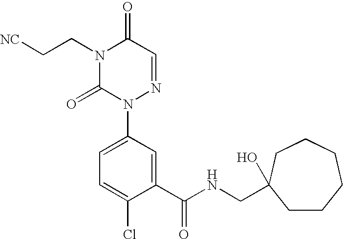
N1(CC[NC])C(=O)N(C2=CC=C(Cl)C(C(NCC3(O)CCCCCC3)=O)=C2)N=CC1=O
